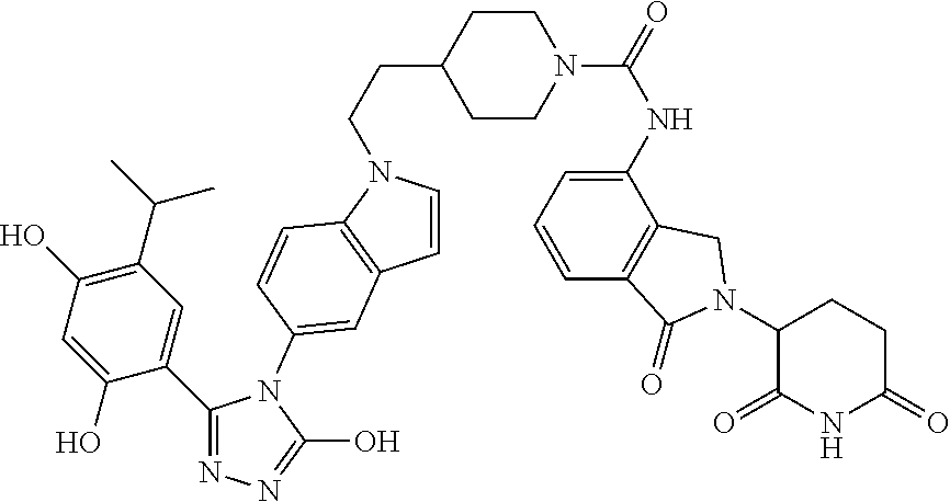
C1(C2=CC(C(C)C)=C(O)C=C2O)=NN=C(O)N1C1=CC2=C(N(CCC3CCN(C(NC4=CC=CC5=C4CN(C4C(=O)NC(=O)CC4)C5=O)=O)CC3)C=C2)C=C1
